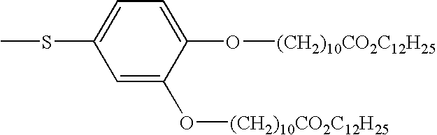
C1=C(O[(CH2)10CO2C12H25])C(O[(CH2)10CO2C12H25])=CC=C1SC
